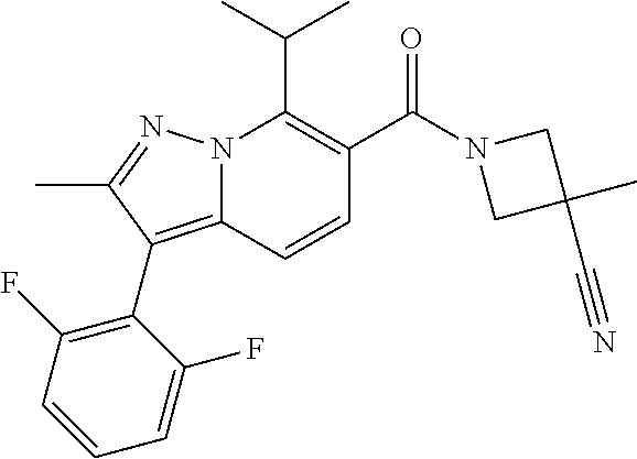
CC(C)C1=C(C(N2CC(C)(C#N)C2)=O)C=CC2=C(C3=C(F)C=CC=C3F)C(C)=NN12
